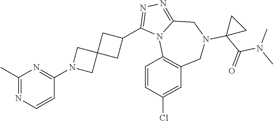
C1(C)=NC=CC(N2CC3(C2)CC(C2=NN=C4N2C2=C(CN(C5(C(=O)N(C)C)CC5)C4)C=C(Cl)C=C2)C3)=N1
